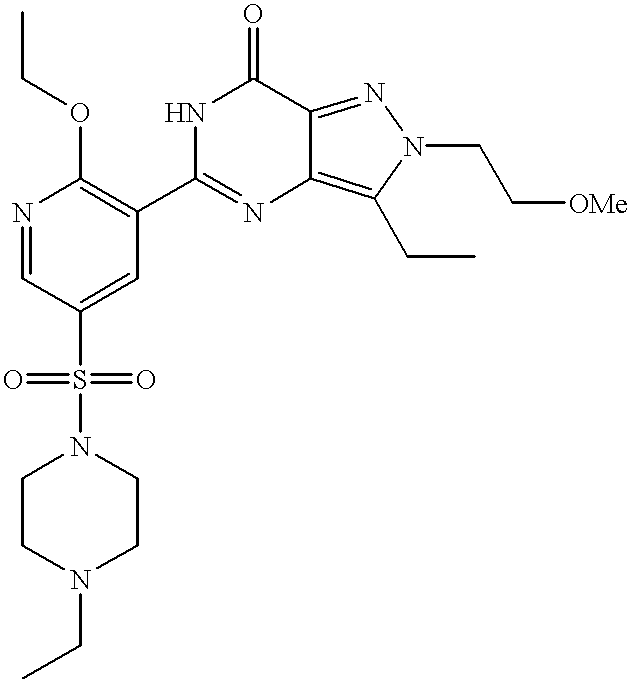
C(OC1=C(C2=NC3=C(CC)N(CC[OMe])N=C3C(=O)N2)C=C(S(N2CCN(CC)CC2)(=O)=O)C=N1)C
